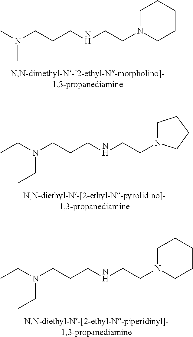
CN(CCCNCCN1CCCCC1)C.C(N(CCCNCCN1CCCC1)CC)C.C(N(CCCNCCN1CCCCC1)CC)C
